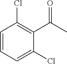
C1=CC=C(Cl)C(C(C)=O)=C1Cl
